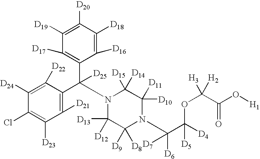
C1([D24])=C([D22])C(C(C2=C([D17])C([D19])=C([D20])C([D18])=C2[D16])([D25])N2C([D13])([D12])C([D9])([D8])N(C(C([D4])(OC([H2])([H3])C(O[H1])=O)[D5])([D6])[D7])C([D10])([D11])C2([D15])[D14])=C([D21])C([D23])=C1Cl
